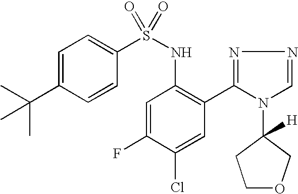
C1=C(C(C)(C)C)C=CC(S(NC2=C(C3=NN=CN3C3([H])CCOC3)C=C(Cl)C(F)=C2)(=O)=O)=C1
